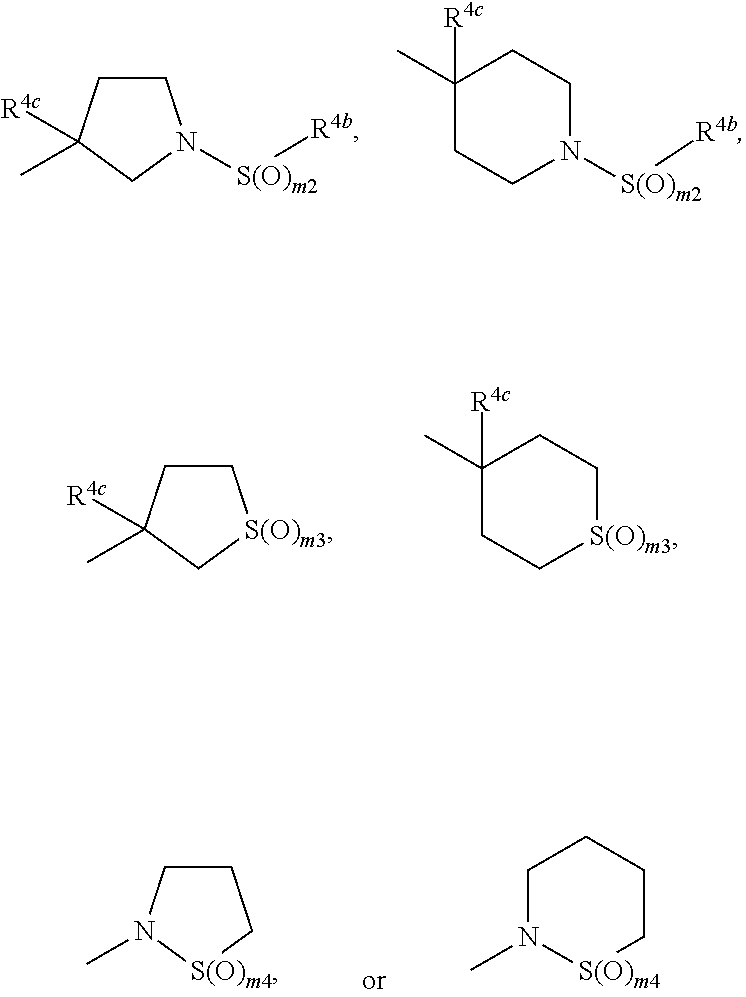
C1(C)([R4c])CCN([S(O)m2][R4b])CC1.C1(C)([R4c])CN([S(O)m2][R4b])CC1.C1(C)([R4c])C[S(O)m3]CC1.C1(C)([R4c])CC[S(O)m3]CC1.N1(C)[S(O)m4]CCC1.C1N(C)[S(O)m4]CCC1
